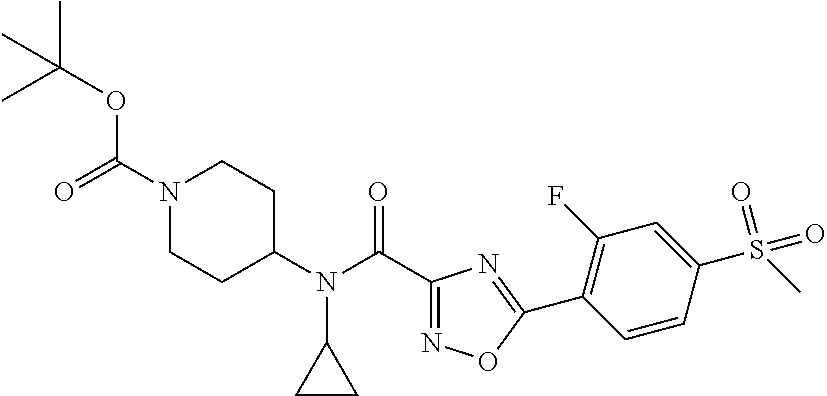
O=C(N1CCC(N(C2CC2)C(C2=NOC(C3=C(F)C=C(S(=O)(=O)C)C=C3)=N2)=O)CC1)OC(C)(C)C
